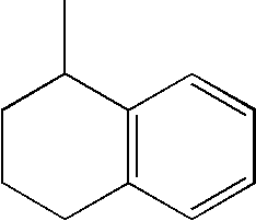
C1CCC2=C(C1C)C=CC=C2
